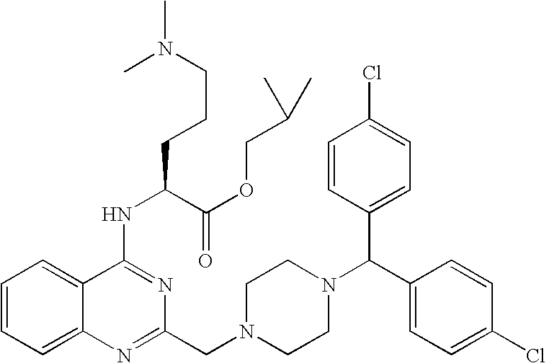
C1=CC=C2C(=C1)C(NC(CCCN(C)C)C(OCC(C)C)=O)=NC(CN1CCN(C(C3=CC=C(Cl)C=C3)C3=CC=C(Cl)C=C3)CC1)=N2
